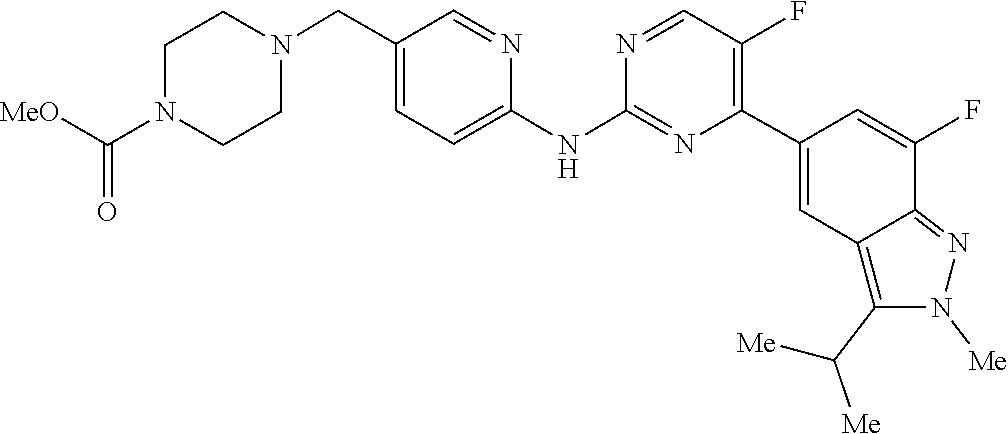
C1CN(C(=O)[MeO])CCN1CC1=CC=C(NC2=NC(C3=CC4=C(C([Me])[Me])N([Me])N=C4C(F)=C3)=C(F)C=N2)N=C1
